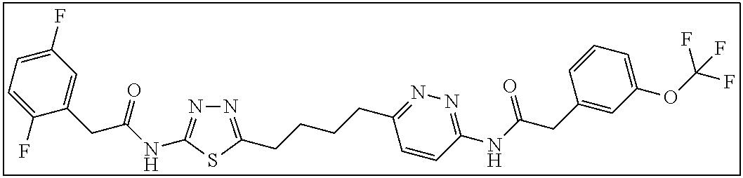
N1=C(CCCCC2=NN=C(NC(CC3=CC(OC(F)(F)F)=CC=C3)=O)C=C2)SC(NC(CC2=CC(F)=CC=C2F)=O)=N1
